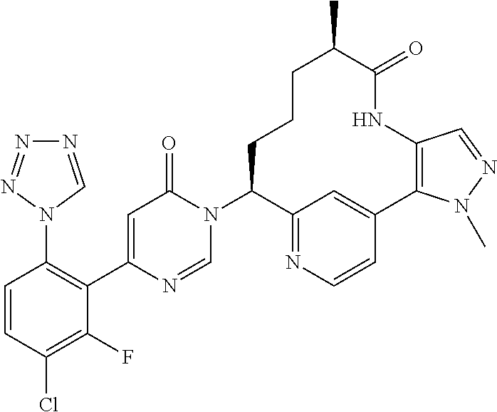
C1=CC(Cl)=C(F)C(C2=CC(=O)N(C3C4=NC=CC(=C4)C4=C(NC(=O)C(C)CCC3)C=NN4C)C=N2)=C1N1C=NN=N1
